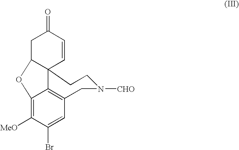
C1C2C3(C=CC1=O)C1=C(C=C(Br)C([MeO])=C1O2)CN([CHO])CC3
